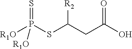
S=P(SC(CC(O)=O)[R2])([R1O])[R1O]
